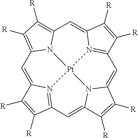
C1=C2N3=C(C=C4N5C(=CC6=N7C(=CC8=C([R])C([R])=C1N8[Pt]753)C([R])=C6[R])C([R])=C4[R])C([R])=C2[R]
